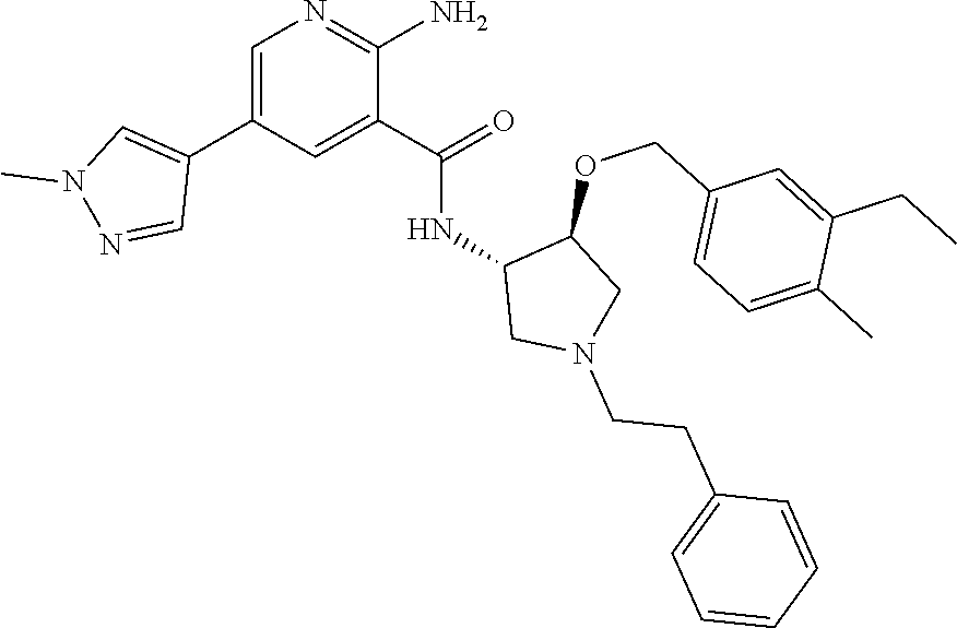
C1=C(C2=CN(C)N=C2)C=C(C(=O)NC2CN(CCC3=CC=CC=C3)CC2OCC2=CC=C(C)C(CC)=C2)C(N)=N1
